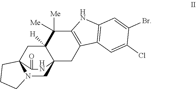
C12=C(C=C(Cl)C(Br)=C1)C1=C(N2)C([Me])([Me])C2([H])C3(C1)CN1C(C2)(CCC1)C(=O)N3
